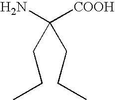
NC([COOH])(CCC)CCC
